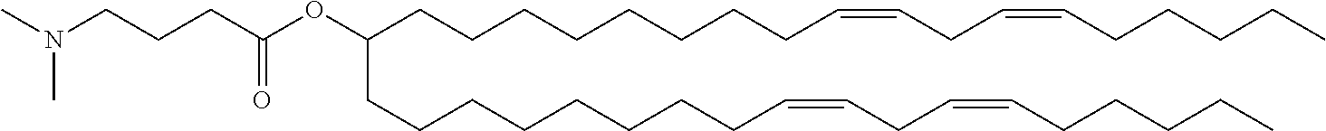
C(CCCCCCC=CCC=CCCCCC)CC(OC(CCCN(C)C)=O)CCCCCCCCC=CCC=CCCCCC
